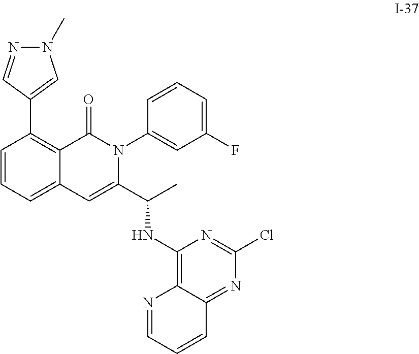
C1=CC=C2C(=C1C1=CN(C)N=C1)C(=O)N(C1=CC(F)=CC=C1)C(C(C)NC1=C3C(=NC(Cl)=N1)C=CC=N3)=C2
